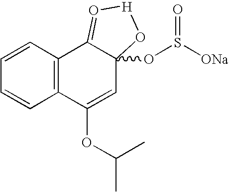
C1=CC=CC2=C1C1=O[H]OC1(OS([ONa])=O)C=C2OC(C)C
